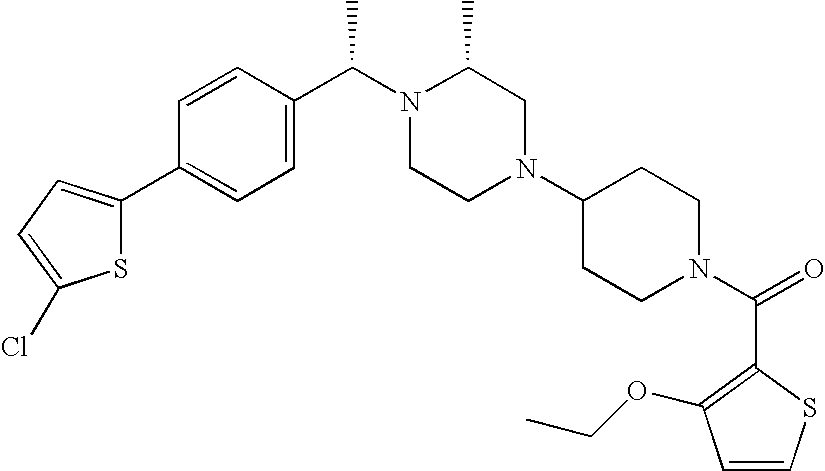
S1C(C2=CC=C(C(N3CCN(C4CCN(C(C5=C(OCC)C=CS5)=O)CC4)CC3C)C)C=C2)=CC=C1Cl
